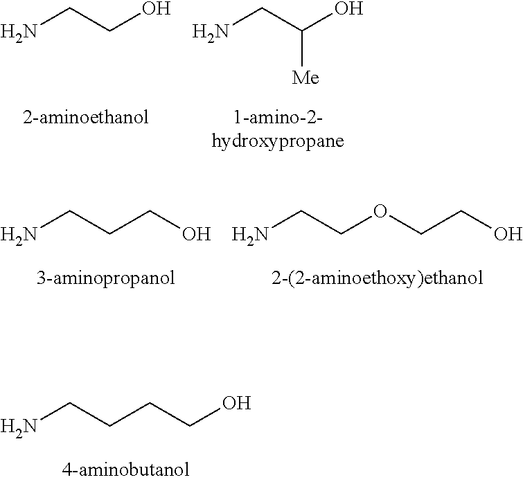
NCCO.NCC(O)[Me].NCCCO.NCCOCCO.NCCCCO
